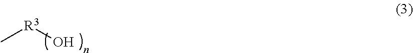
C[R3]O
